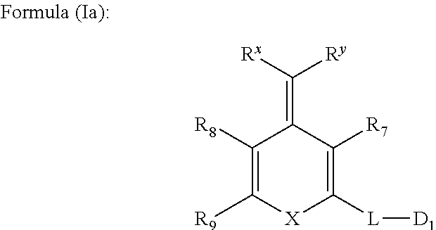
C1([R8])=C([R9])[X]C([L][D1])=C([R7])C1=C([Rx])[Ry]
